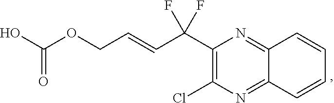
C1(C(C=CCOC(O)=O)(F)F)=C(Cl)N=C2C(=N1)C=CC=C2
